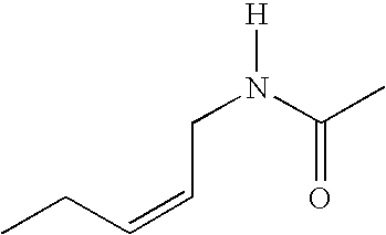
CCC=CCN([H])C(C)=O
